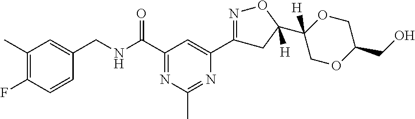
C1(C)=C(F)C=CC(CNC(C2=NC(C)=NC(C3=NOC(C4([H])OCC(CO)OC4)([H])C3)=C2)=O)=C1
